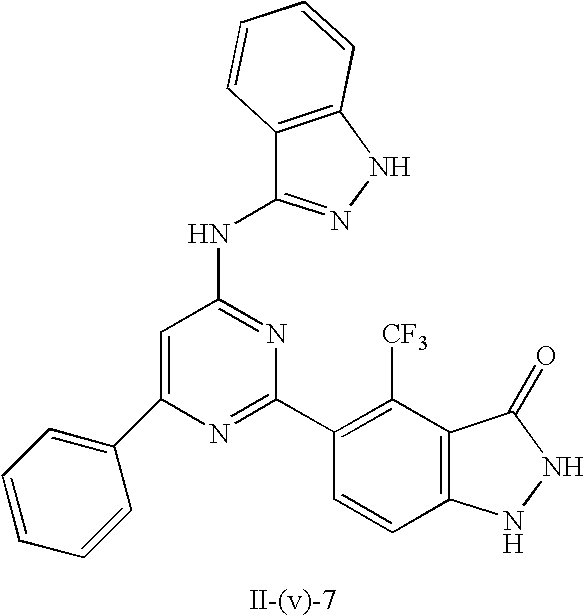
C1=C(C2=CC=CC=C2)N=C(C2=C([CF3])C3=C(C=C2)NNC3=O)N=C1NC1=NNC2=C1C=CC=C2
